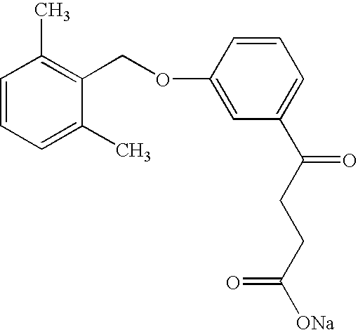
C1=CC=C(C)C(COC2=CC(C(CCC([ONa])=O)=O)=CC=C2)=C1C
